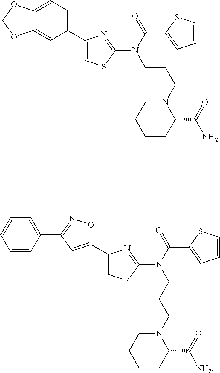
C12=CC=C(C3=CSC(N(C(=O)C4=CC=CS4)CCCN4CCCCC4C(=O)N)=N3)C=C1OCO2.C1=CC=C(C2=NOC(C3=CSC(N(CCCN4CCCCC4C(=O)[NH2])C(=O)C4=CC=CS4)=N3)=C2)C=C1
